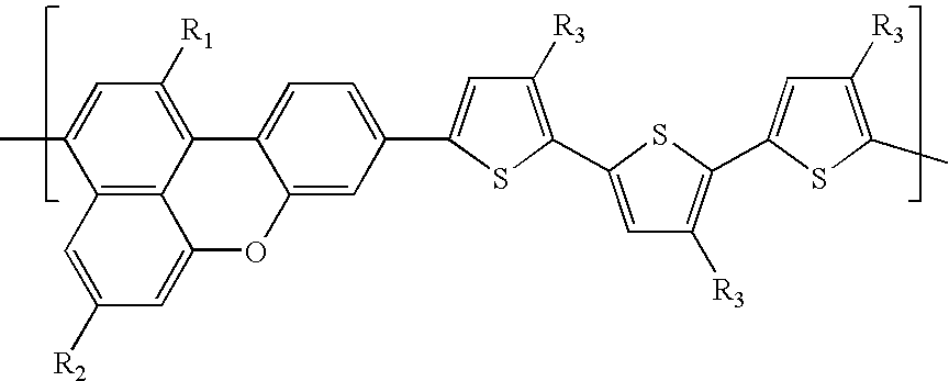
C12=C3C(=C([R1])C=C1C)C1=CC=C(C4=CC([R3])=C(C5=CC([R3])=C(C6=CC([R3])=C(C)S6)S5)S4)C=C1OC3=CC([R2])=C2
